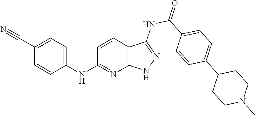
C1(NC2=NC3=C(C=C2)C(NC(=O)C2=CC=C(C4CCN(C)CC4)C=C2)=NN3)=CC=C(C#N)C=C1
